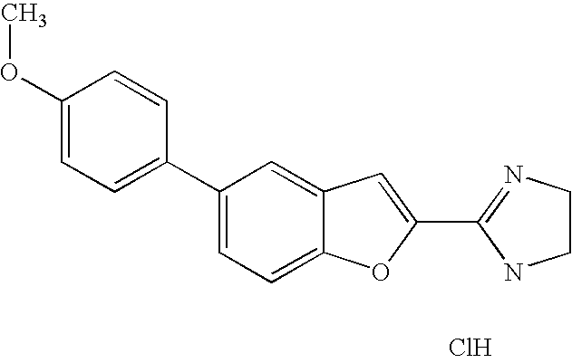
C1(C2=NCCN2)=CC2=CC(C3=CC=C(OC)C=C3)=CC=C2O1.Cl
